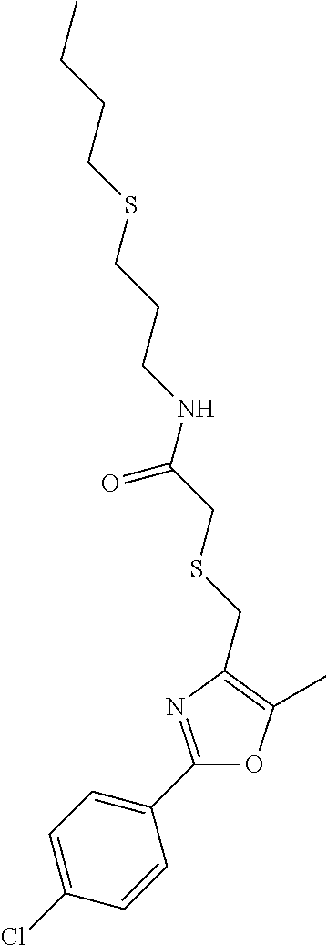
C1=C(Cl)C=CC(C2=NC(CSCC(=O)NCCCSCCCC)=C(C)O2)=C1
